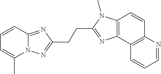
C1=CC2=NC(CCC3=NC4=C(N3C)C=CC3=C4C=CC=N3)=NN2C(C)=C1
